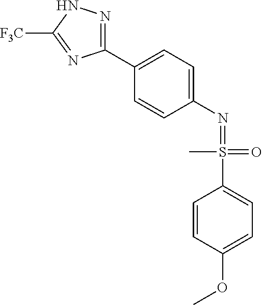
C1(C2=CC=C(N=S(C)(=O)C3=CC=C(OC)C=C3)C=C2)=NNC([F3C])=N1
